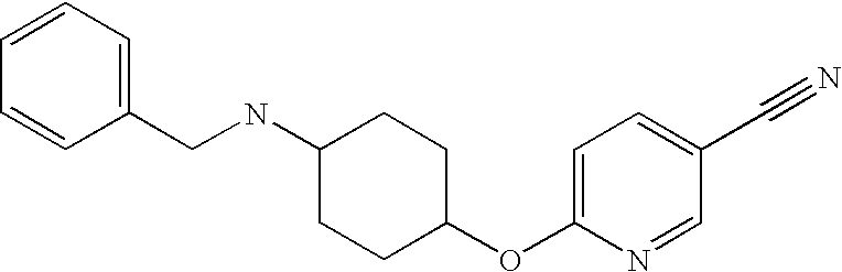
C1=CC(CNC2CCC(OC3=CC=C(C#N)C=N3)CC2)=CC=C1
